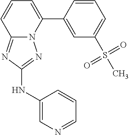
C1=CC(C2=CC=CC3=NC(NC4=CN=CC=C4)=NN23)=CC(S(C)(=O)=O)=C1
